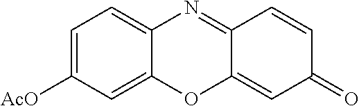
C12=CC([AcO])=CC=C1N=C1C(=CC(=O)C=C1)O2
